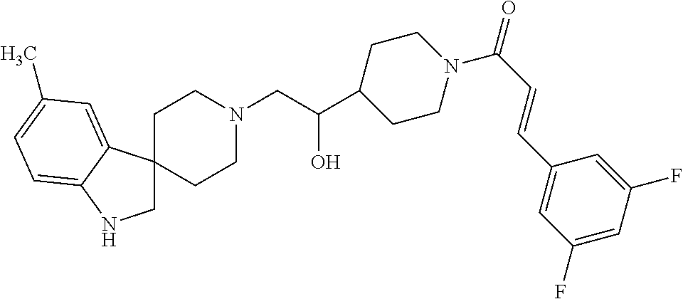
C1C2(C3=CC(C)=CC=C3N1)CCN(CC(C1CCN(C(C=CC3=CC(F)=CC(F)=C3)=O)CC1)O)CC2
